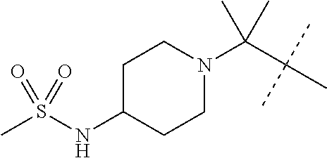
C1C(NS(C)(=O)=O)CCN(C(C(C)(C)C)(C)C)C1
